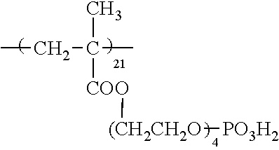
CCC(C)(C)[COO][(CH2CH2O][PO3H2]
